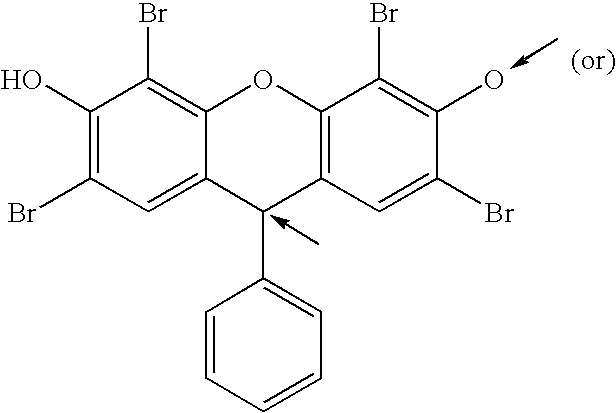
C1(O)=C(Br)C=C2C(=C1Br)OC1=C(C2C2=CC=CC=C2)C=C(Br)C(O)=C1Br
